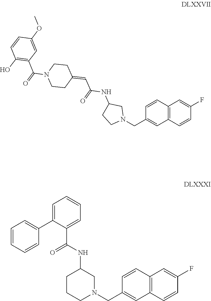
C12=C(C=CC(F)=C1)C=C(CN1CC(NC(=O)C=C3CCN(C(C4=C(O)C=CC(OC)=C4)=O)CC3)CC1)C=C2.C12=C(C=CC(F)=C1)C=C(CN1CC(NC(=O)C3=CC=CC=C3C3=CC=CC=C3)CCC1)C=C2
